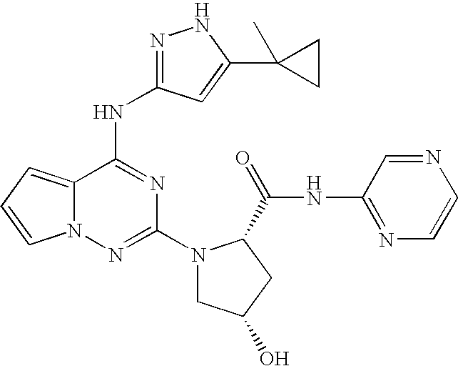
C12=CC=CN1N=C(N1CC(O)CC1C(=O)NC1=NC=CN=C1)N=C2NC1=NNC(C2(C)CC2)=C1
